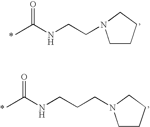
CC(NCCN1CCCC1)=O.CC(NCCCN1CCCC1)=O
